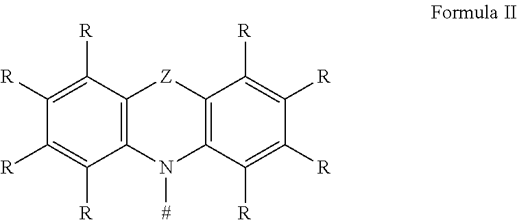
C12=C(C([R])=C([R])C([R])=C1[R])[Z]C1=C(N2[#])C([R])=C([R])C([R])=C1[R]
